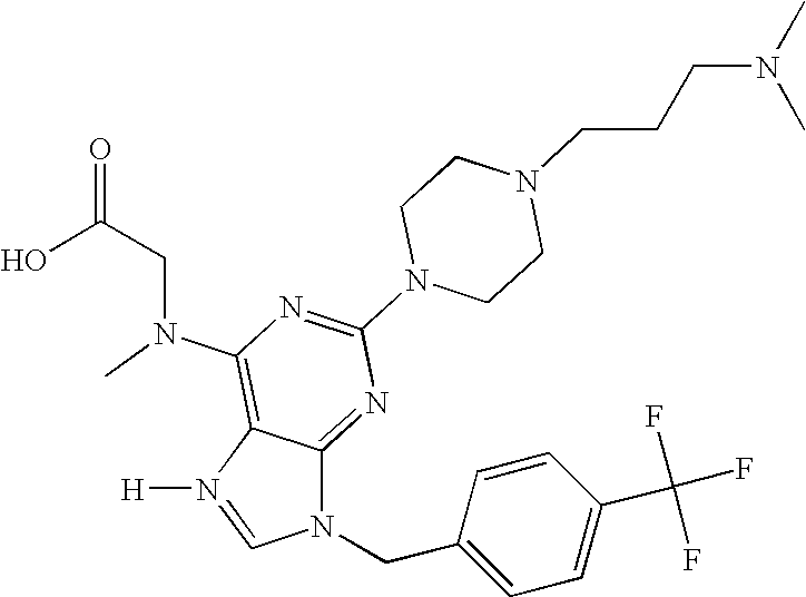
N1(CC2=CC=C(C(F)(F)F)C=C2)C2=NC(N3CCN(CCCN(C)C)CC3)=NC(N(CC(=O)O)C)=C2N([H])=C1
